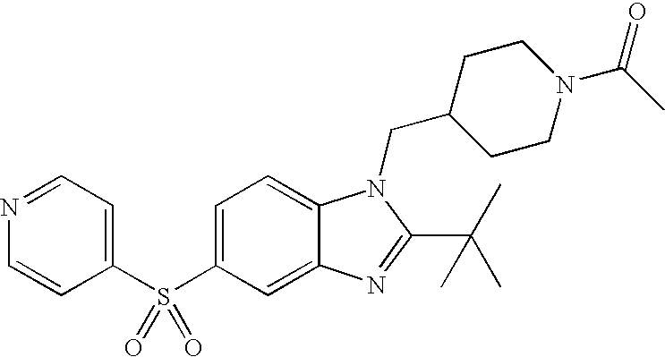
C1=C(S(C2=CC=NC=C2)(=O)=O)C=C2C(=C1)N(CC1CCN(C(=O)C)CC1)C(C(C)(C)C)=N2
